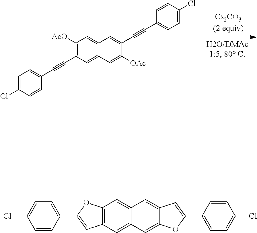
C1([AcO])=C(C#CC2=CC=C(Cl)C=C2)C=C2C(=C1)C=C(C#CC1=CC=C(Cl)C=C1)C([OAc])=C2.C1=CC(C2=CC3=C(O2)C=C2C(=C3)C=C3C(=C2)C=C(C2=CC=C(Cl)C=C2)O3)=CC=C1Cl
